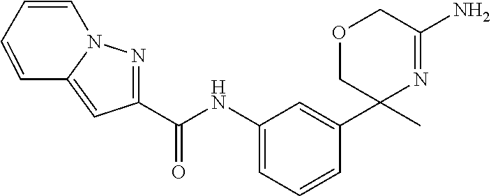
C1(C(NC2=CC=CC(C3(C)N=C(N)COC3)=C2)=O)=NN2C(=C1)C=CC=C2
